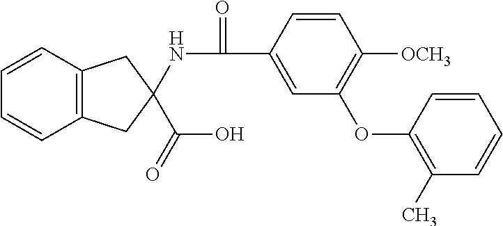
C1=CC2=C(C=C1)CC(NC(=O)C1=CC(OC3=C(C)C=CC=C3)=C([OCH3])C=C1)(C(O)=O)C2
